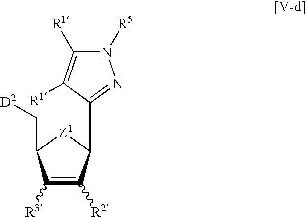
C1([R3])=C([R2])C(C2=NN([R5])C([R1])=C2[R1])[Z1]C1C[D2]
